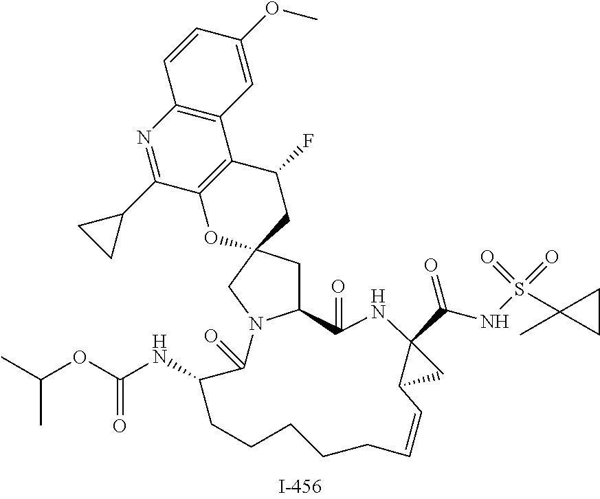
C1(=O)NC2(C(NS(=O)(=O)C3(C)CC3)=O)C(C2)C=CCCCCCC(NC(OC(C)C)=O)C(=O)N2C1CC1(CC(F)C3=C(O1)C(C1CC1)=NC1=C3C=C(OC)C=C1)C2
